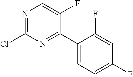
N1=C(Cl)N=C(C2=CC=C(F)C=C2F)C(F)=C1
